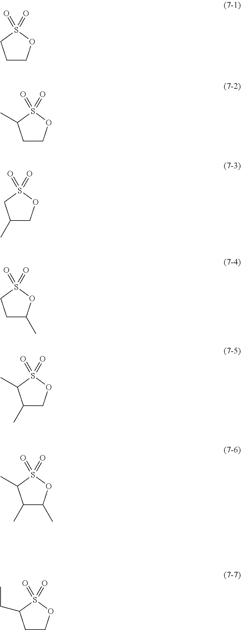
C1COS(=O)(=O)C1.C1COS(=O)(=O)C1C.C1(C)COS(=O)(=O)C1.C1C(C)OS(=O)(=O)C1.C1(C)COS(=O)(=O)C1C.C1(C)C(C)OS(=O)(=O)C1C.C1COS(=O)(=O)C1CC
